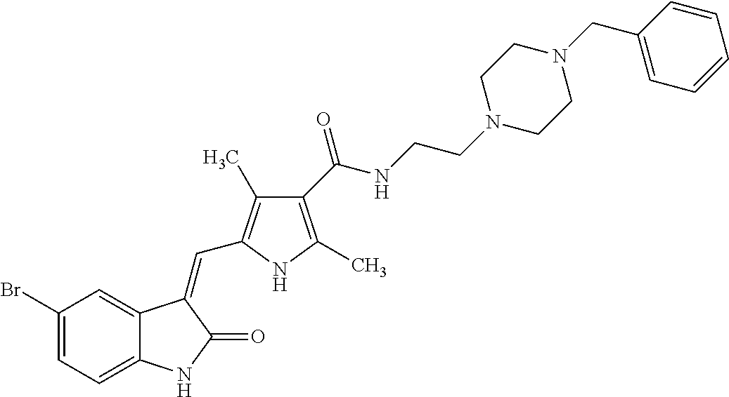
C1(Br)=CC=C2C(=C1)C(=CC1=C(C)C(C(NCCN3CCN(CC4=CC=CC=C4)CC3)=O)=C(C)N1)C(=O)N2
